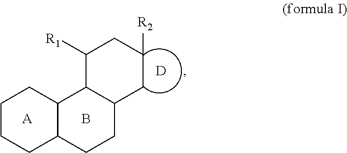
C1CCC2C(C1)C1C(CC2)CC([R2])CC1[R1].[A].B.[D]
